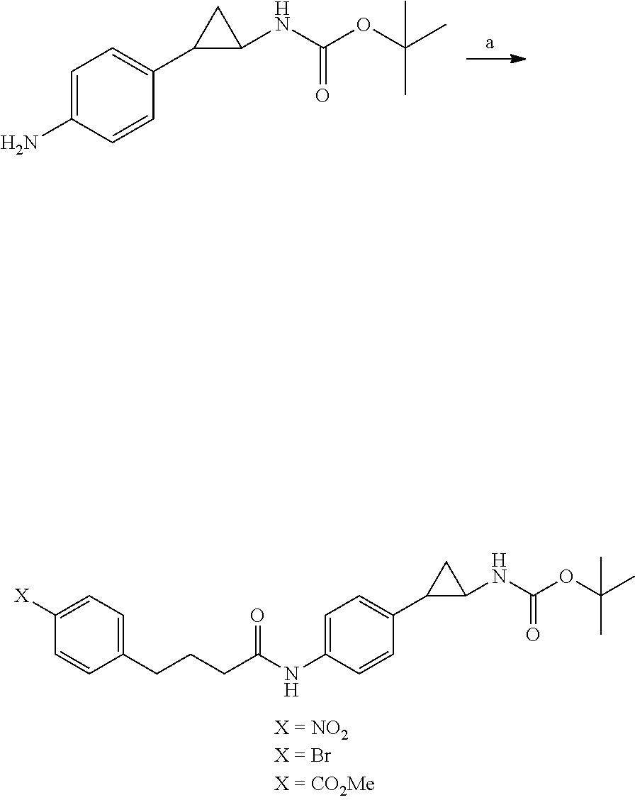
C1(CCCC(NC2=CC=C(C3C(NC(OC(C)(C)C)=O)C3)C=C2)=O)=CC=C([X])C=C1.NC1=CC=C(C2C(NC(OC(C)(C)C)=O)C2)C=C1
